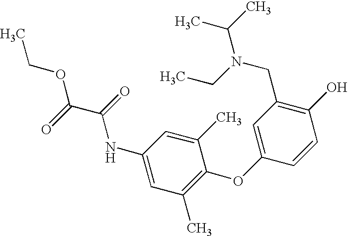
C1(NC(C(OCC)=O)=O)=CC(C)=C(OC2=CC(CN(C(C)C)CC)=C(O)C=C2)C(C)=C1
